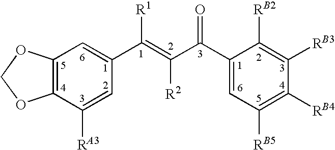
C12=C(C([RA3])=CC(C(=C(C(=O)C3=CC([RB5])=C([RB4])C([RB3])=C3[RB2])[R2])[R1])=C1)OCO2
